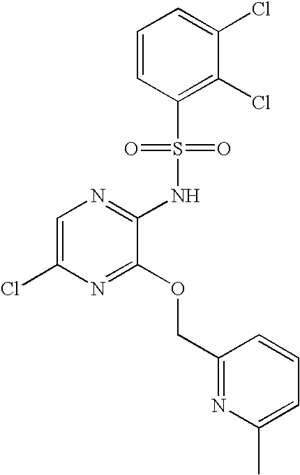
C1=C(Cl)N=C(OCC2=NC(C)=CC=C2)C(NS(C2=C(Cl)C(Cl)=CC=C2)(=O)=O)=N1
